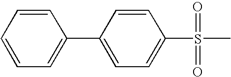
C1(C2=CC=CC=C2)=CC=C(S(C)(=O)=O)C=C1
